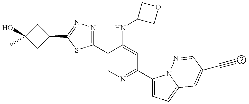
C1(C2=NN=C(C3=CN=C(C4=CC=C5N4N=CC(C#C)=C5)C=C3NC3COC3)S2)CC(O)(C)C1
